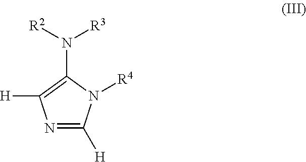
N1=C([H])N([R4])C(N([R2])[R3])=C1[H]
